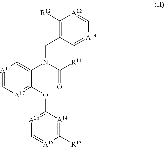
[A11]1=C[A17]=C(OC2=[A16]C=[A15]C([R13])=[A14]2)C(N(C([R11])=O)CC2=C([R12])[A12]=C[A13]=C2)=C1
